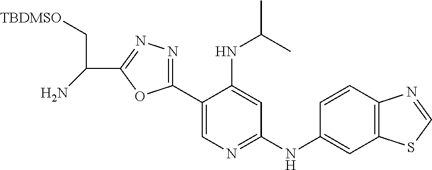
C12=C(C=CC(NC3=NC=C(C4=NN=C(C(C[TBDMSO])N)O4)C(NC(C)C)=C3)=C1)N=CS2
